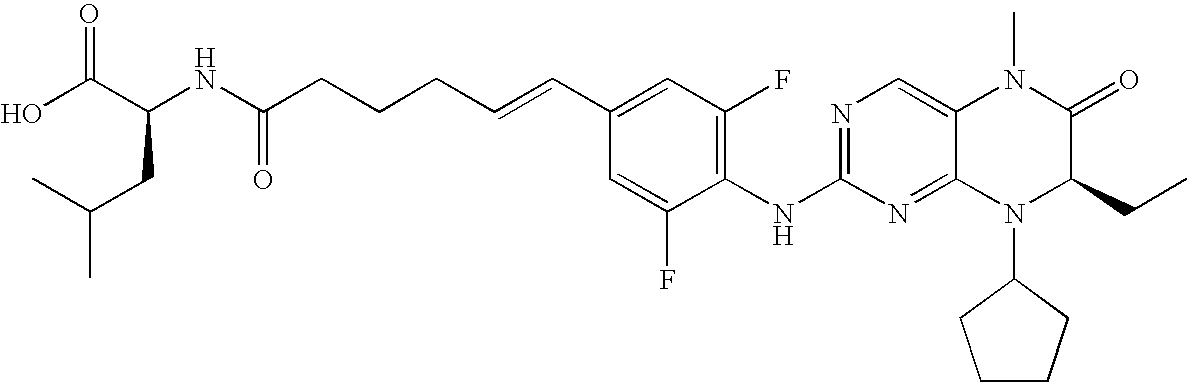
OC(C(NC(CCCC=CC1=CC(F)=C(NC2=NC=C3C(=N2)N(C2CCCC2)C(CC)C(=O)N3C)C(F)=C1)=O)CC(C)C)=O
